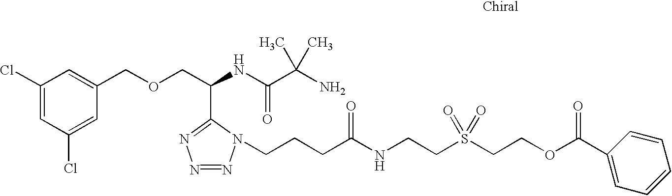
C1(Cl)=CC(Cl)=CC(COCC(NC(C(N)(C)C)=O)C2=NN=NN2CCCC(NCCS(CCOC(C2=CC=CC=C2)=O)(=O)=O)=O)=C1
